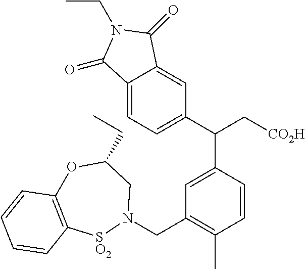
C12=CC=C(C(C[CO2H])C3=CC(CN4CC(CC)OC5=C([SO2]4)C=CC=C5)=C(C)C=C3)C=C1C(=O)N(CC)C2=O
